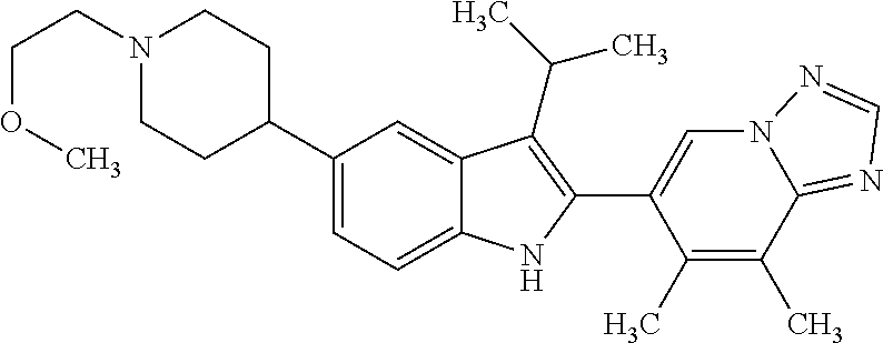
C(N1CCC(C2=CC=C3C(=C2)C(C(C)C)=C(C2=CN4C(=NC=N4)C(C)=C2C)N3)CC1)COC
